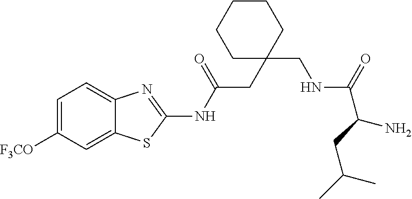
C1=C([F3CO])C=C2C(=C1)N=C(NC(CC1(CNC(C(CC(C)C)N)=O)CCCCC1)=O)S2
